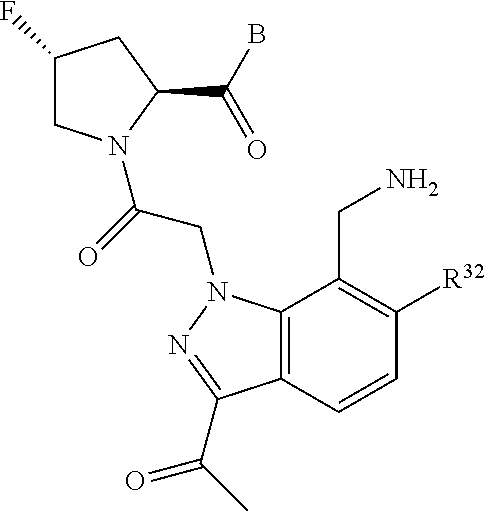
C1(F)CN(C(=O)CN2C3=C(C=CC([R32])=C3CN)C(C(=O)C)=N2)C(C(B)=O)C1
